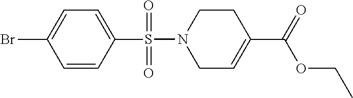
BrC1=CC=C(S(N2CCC(C(=O)OCC)=CC2)(=O)=O)C=C1
